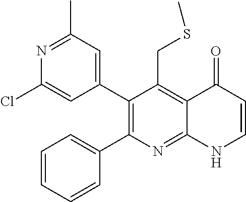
N1=C(C)C=C(C2=C(C3=CC=CC=C3)N=C3C(=C2CSC)C(=O)C=CN3)C=C1Cl
